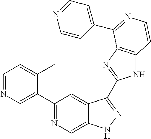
C1=NC=C(C2=NC=C3C(=C2)C(C2=NC4=C(N2)C=CN=C4C2=CC=NC=C2)=NN3)C(C)=C1
